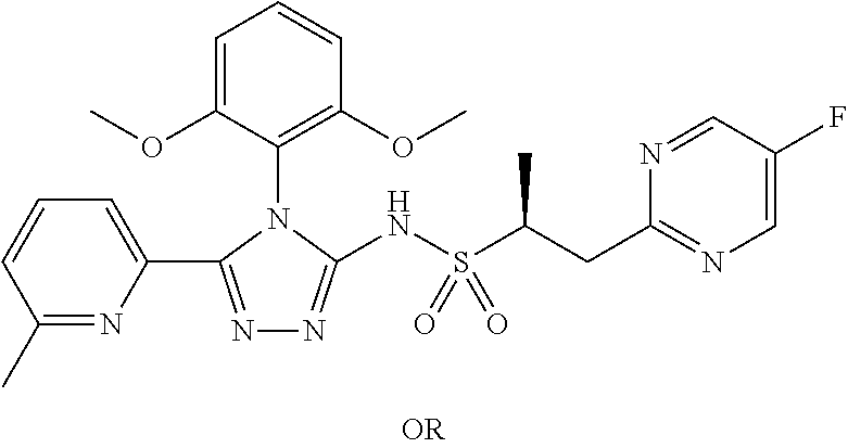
C1=C(OC)C(N2C(C3=CC=CC(C)=N3)=NN=C2NS(C(C)CC2=NC=C(F)C=N2)(=O)=O)=C(OC)C=C1
